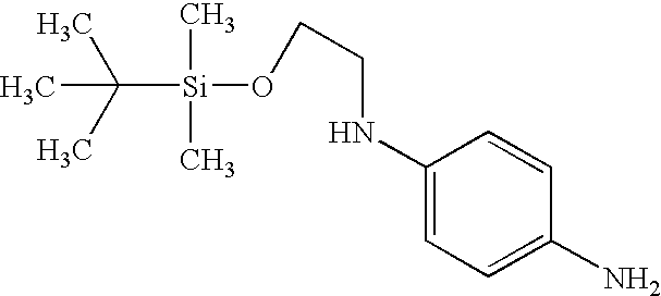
C1(N)=CC=C(NCCO[Si](C(C)(C)C)(C)C)C=C1
